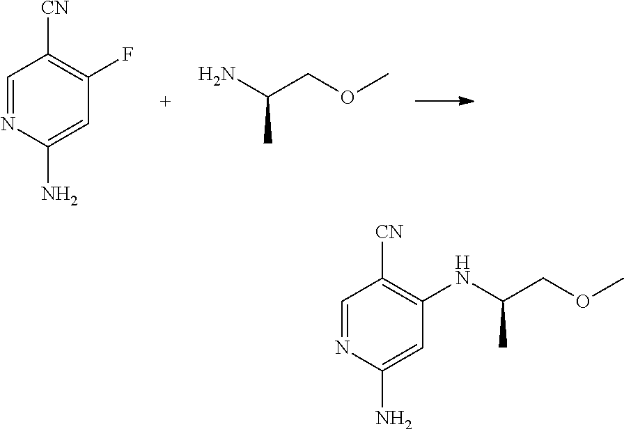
C1=NC(N)=CC(F)=C1[CN].NC(COC)C.C1=NC(N)=CC(NC(COC)C)=C1[CN]
